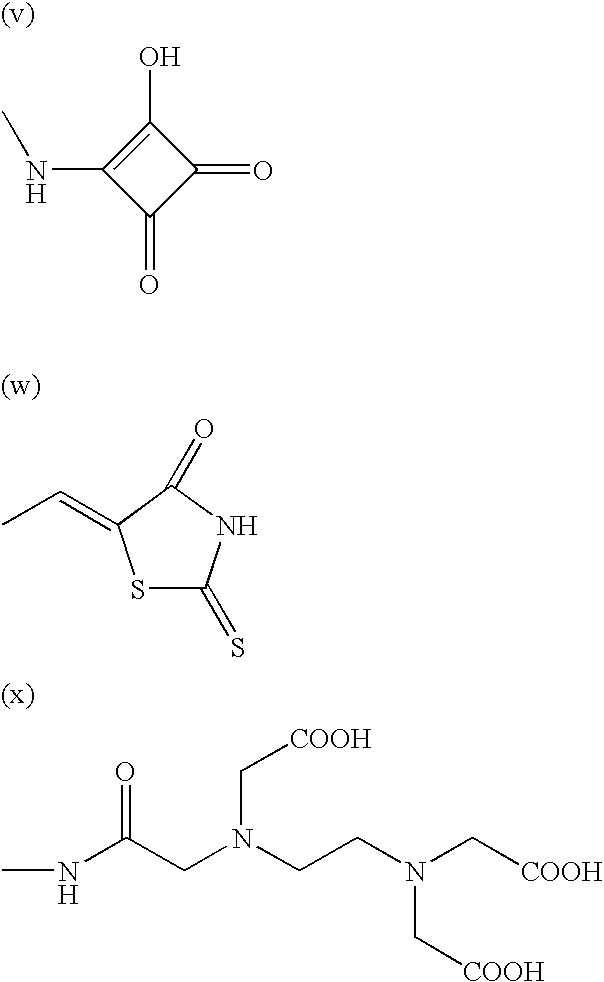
OC1=C(NC)C(=O)C1=O.O=C1NC(=S)SC1=CC.[COOH]CN(CC(NC)=O)CCN(C[COOH])C[COOH]
